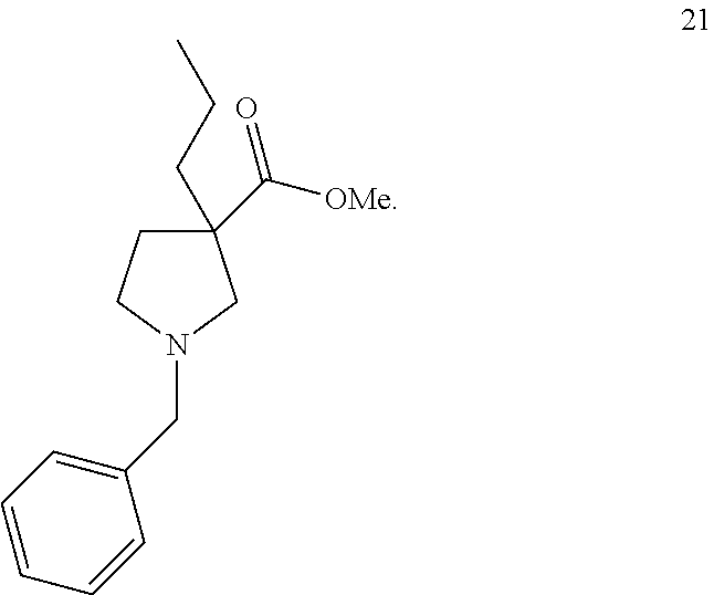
C1(C([OMe])=O)(CCC)CCN(CC2=CC=CC=C2)C1
